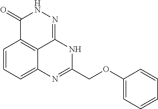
C1=CC=C2C3=C1C(=O)NN=C3NC(COC1=CC=CC=C1)=N2
